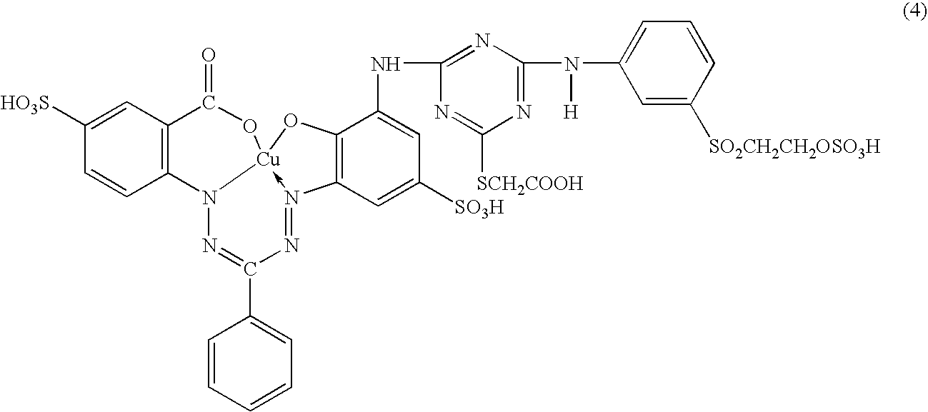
C1=C([HO3S])C=CC2=C1C(=O)O[Cu]13-N(=NC(C4=CC=CC=C4)=NN12)C1=C(C(NC2=NC(N(C4=CC=CC([SO2CH2CH2OSO3H])=C4)[H])=NC([SCH2COOH])=N2)=CC([SO3H])=C1)O3
